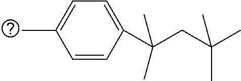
C1=C(C)C=CC(C(CC(C)(C)C)(C)C)=C1
